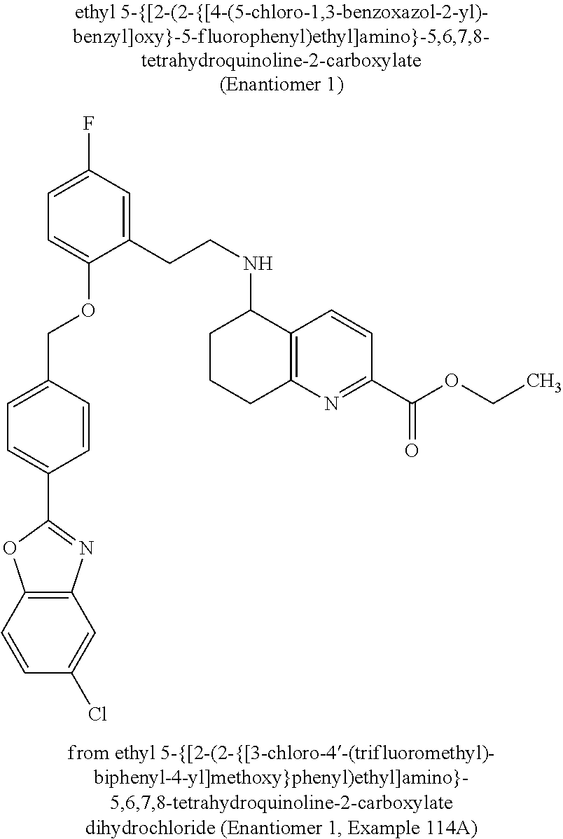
C1(C2=CC=C(COC3=CC=C(F)C=C3CCNC3CCCC4=C3C=CC(C(OCC)=O)=N4)C=C2)=NC2=C(O1)C=CC(Cl)=C2
